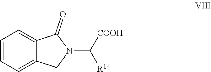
C1=CC=C2C(=C1)C(=O)N(C([COOH])[R14])C2
